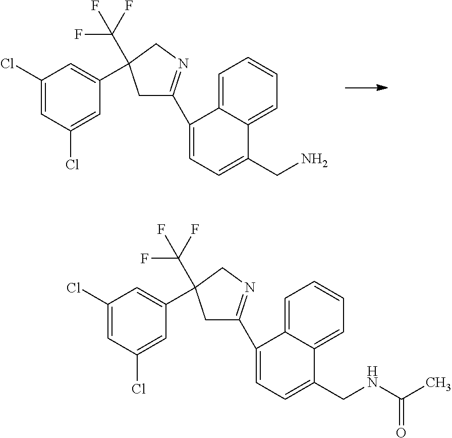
C1=C2C(=CC=C1)C(CN)=CC=C2C1=NCC(C(F)(F)F)(C2=CC(Cl)=CC(Cl)=C2)C1.C1=C2C(=CC=C1)C(CNC(C)=O)=CC=C2C1=NCC(C(F)(F)F)(C2=CC(Cl)=CC(Cl)=C2)C1
